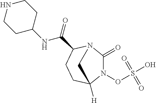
N1CCC(NC(=O)C2N3C(=O)N(OS(O)(=O)=O)C([H])(CC2)C3)CC1
